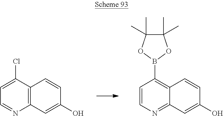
C12=C(C=C(O)C=C1)N=CC=C2Cl.C12=C(B3OC(C)(C)C(C)(C)O3)C=CN=C1C=C(O)C=C2
